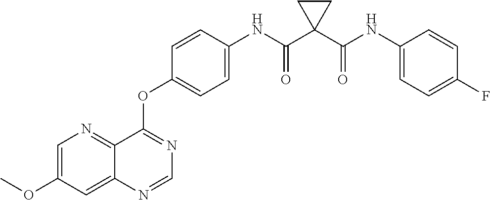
C12=NC=C(OC)C=C1N=CN=C2OC1=CC=C(NC(C2(C(NC3=CC=C(F)C=C3)=O)CC2)=O)C=C1
